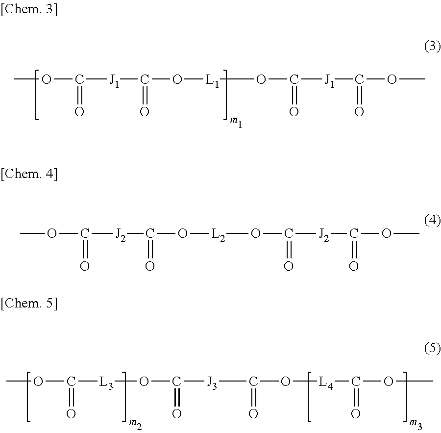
COC([J1]C(O[L1]OC([J1]C(OC)=O)=O)=O)=O.COC([L3]OC([J3]C(O[L4]C(OC)=O)=O)=O)=O.COC([J2]C(O[L2]OC([J2]C(OC)=O)=O)=O)=O
